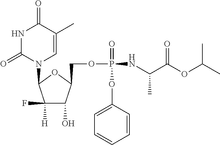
C1(F)([H])C(O)C(COP(=O)(NC(C(OC(C)C)=O)C)OC2=CC=CC=C2)OC1N1C=C(C)C(=O)NC1=O
